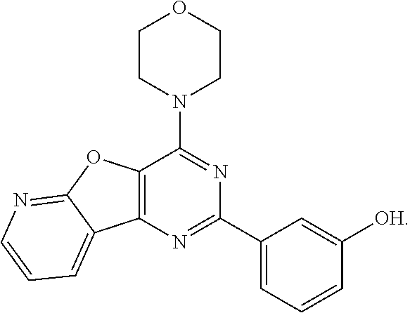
C12=C(N=C(C3=CC=CC([OH])=C3)N=C1N1CCOCC1)C1=CC=CN=C1O2
